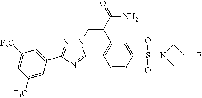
N1(C=C(C(=O)N)C2=CC=CC(S(N3CC(F)C3)(=O)=O)=C2)N=C(C2=CC([F3C])=CC([F3C])=C2)N=C1
